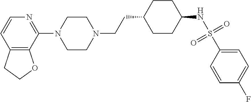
C12=C(C(N3CCN(CCC4CCC(NS(=O)(=O)C5=CC=C(F)C=C5)CC4)CC3)=NC=C1)OCC2
